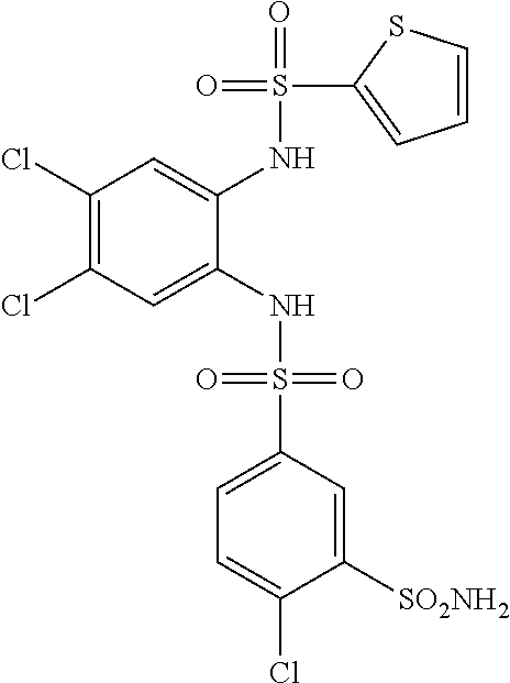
C1(Cl)=C(Cl)C=C(NS(=O)(=O)C2=CC=C(Cl)C([SO2NH2])=C2)C(NS(=O)(C2=CC=CS2)=O)=C1
